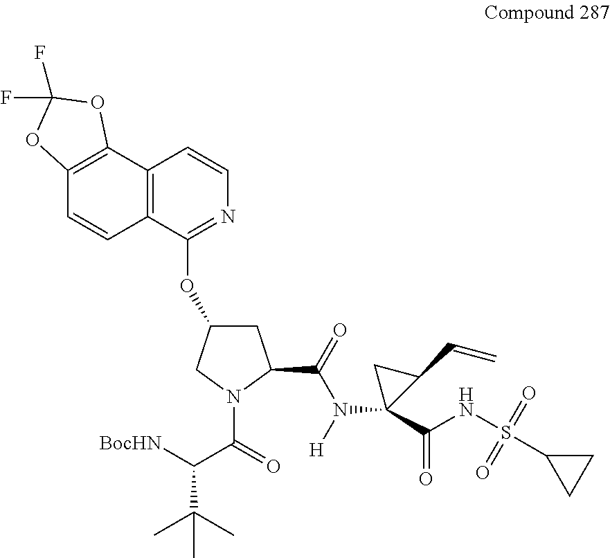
C12=C(C(OC3CC(C(=O)N([H])C4(C(NS(C5CC5)(=O)=O)=O)C(C=C)C4)N(C(=O)C([BocHN])C(C)(C)C)C3)=NC=C1)C=CC1=C2OC(F)(F)O1
